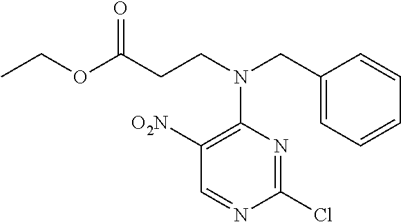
C1(Cl)=NC(N(CCC(OCC)=O)CC2=CC=CC=C2)=C([O2N])C=N1
